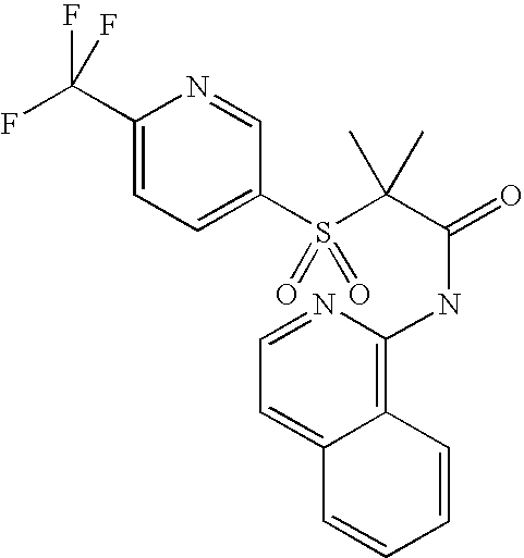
C1(C(F)(F)F)=CC=C(S(C(C(=O)NC2=C3C(=CC=N2)C=CC=C3)(C)C)(=O)=O)C=N1
